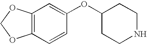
C1(OC2CCNCC2)=CC2=C(C=C1)OCO2
